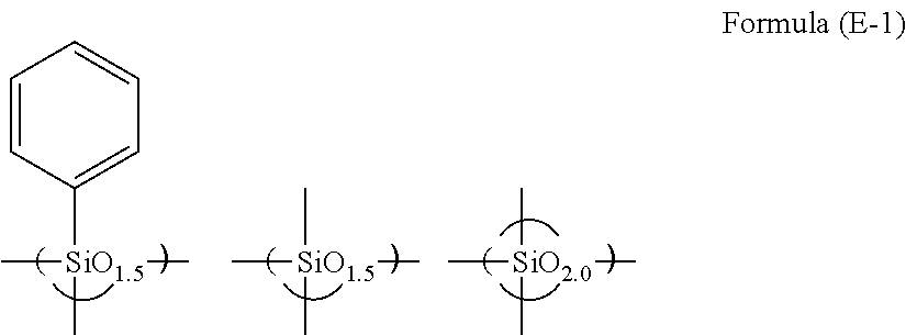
C[SiO1.5](C1=CC=CC=C1)(C)C.C[SiO1.5](C)(C)C.C[SiO2.0](C)(C)C
